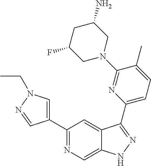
C1(C2=CN(CC)N=C2)=NC=C2C(=C1)C(C1=CC=C(C)C(N3CC(N)CC(F)C3)=N1)=NN2
